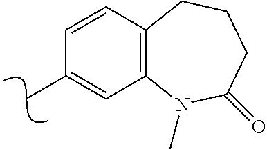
C12=C(C=CC(C)=C1)CCCC(=O)N2C
